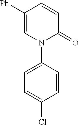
C1=C([Ph])C=CC(=O)N1C1=CC=C(Cl)C=C1
